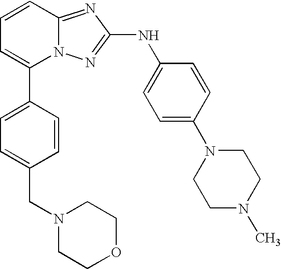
C1=CC2=NC(NC3=CC=C(N4CCN(C)CC4)C=C3)=NN2C(C2=CC=C(CN3CCOCC3)C=C2)=C1
